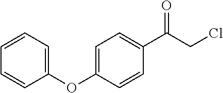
C1(C(CCl)=O)=CC=C(OC2=CC=CC=C2)C=C1
